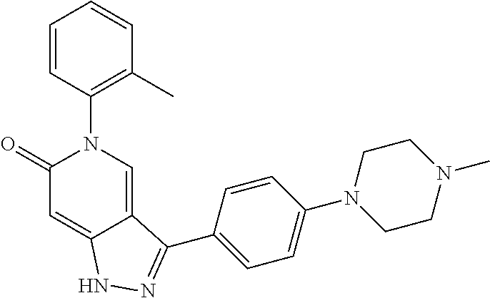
C1=CC(N2C=C3C(=CC2=O)NN=C3C2=CC=C(N3CCN(C)CC3)C=C2)=C(C)C=C1
